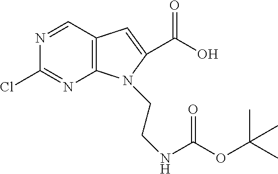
N1=CC2=C(N=C1Cl)N(CCNC(OC(C)(C)C)=O)C(C(O)=O)=C2
